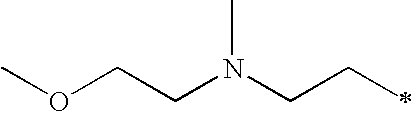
COCCN(CCC)C
